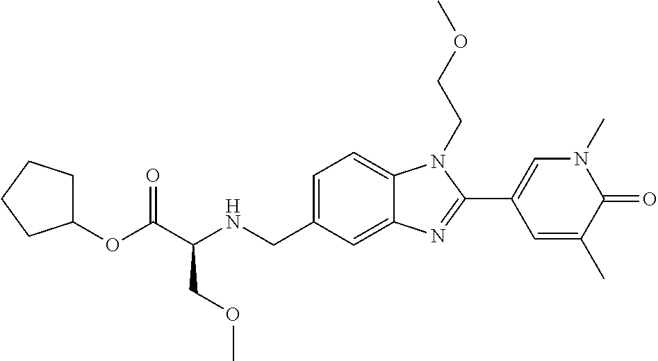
C1=C(CNC(C(OC2CCCC2)=O)COC)C=C2C(=C1)N(CCOC)C(C1=CN(C)C(=O)C(C)=C1)=N2
